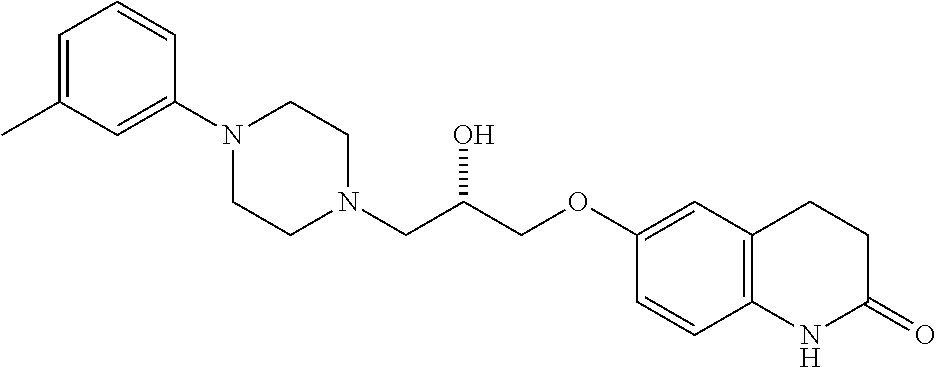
C1=C(C)C=C(N2CCN(CC(COC3=CC4=C(C=C3)NC(=O)CC4)O)CC2)C=C1
